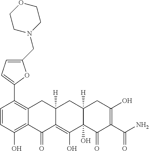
C1=CC(O)=C2C(=C1C1=CC=C(CN3CCOCC3)O1)CC1([H])C(=C(O)C3(O)C([H])(C1)CC(O)=C(C(N)=O)C3=O)C2=O
